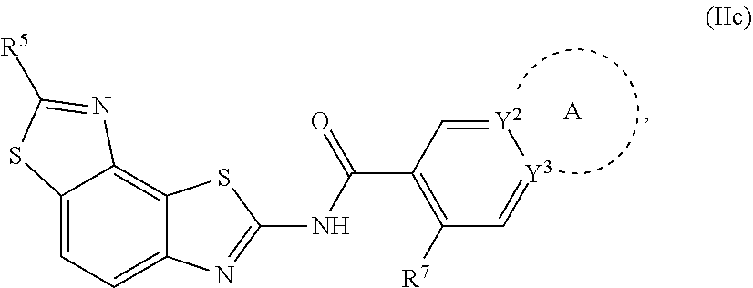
C12=CC=C3C(=C1N=C([R5])S2)SC(NC(C1=C([R7])C=[Y3][Y2]=C1)=O)=N3.[A]
